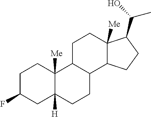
C1C(F)CC2([H])C([Me])(C1)C1C(CC2)C2C([Me])(CC1)C(C(O)C)CC2
